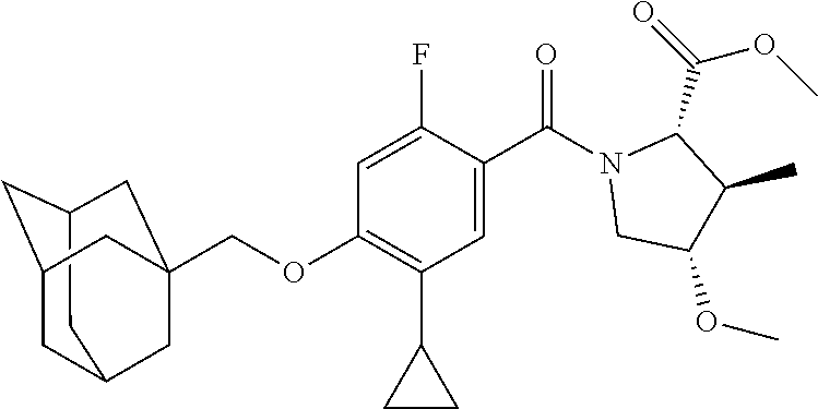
C12CC3CC(C1)CC(COC1=C(C4CC4)C=C(C(N4CC(OC)C(C)C4C(=O)OC)=O)C(F)=C1)(C3)C2
